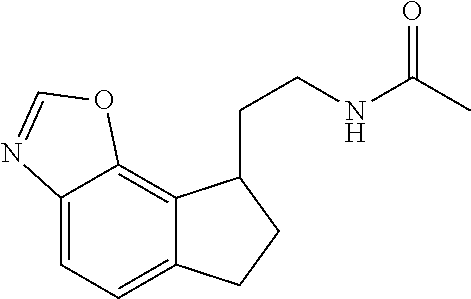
C12=CC=C3C(=C1OC=N2)C(CCNC(C)=O)CC3
